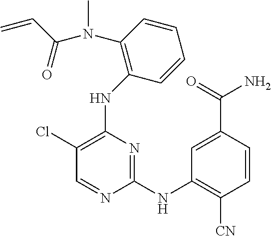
N(C1=C(Cl)C=NC(NC2=C([CN])C=CC(C(N)=O)=C2)=N1)C1=C(N(C(=O)C=C)C)C=CC=C1
